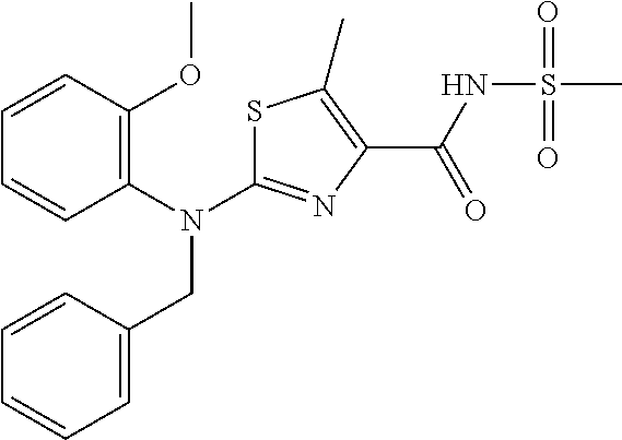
C1=CC(OC)=C(N(CC2=CC=CC=C2)C2=NC(C(=O)NS(C)(=O)=O)=C(C)S2)C=C1
